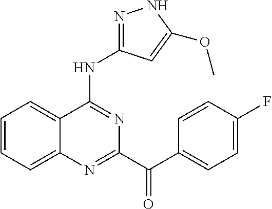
C1=CC=C2C(=C1)C(NC1=NNC(OC)=C1)=NC(C(C1=CC=C(F)C=C1)=O)=N2
